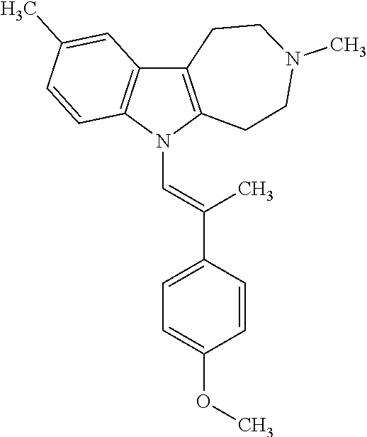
C12=C(N(C=C(C3=CC=C(OC)C=C3)C)C3=C1C=C(C)C=C3)CCN(C)CC2
